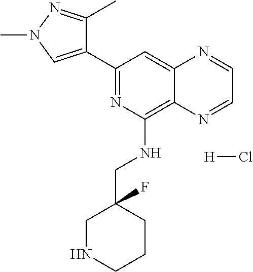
C1(C2=CN(C)N=C2C)=NC(NCC2(F)CNCCC2)=C2C(=C1)N=CC=N2.[H]Cl
